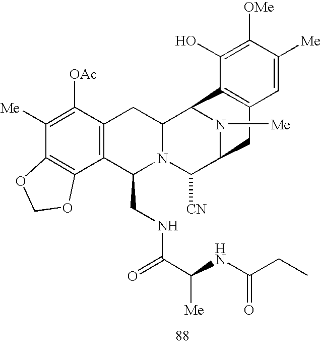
C1([Me])=C([OAc])C2=C(C3=C1OCO3)C(CNC(C(NC(CC)=O)[Me])=O)N1C(C2)C2N([Me])C(C1[CN])CC1=C2C(O)=C([OMe])C([Me])=C1
